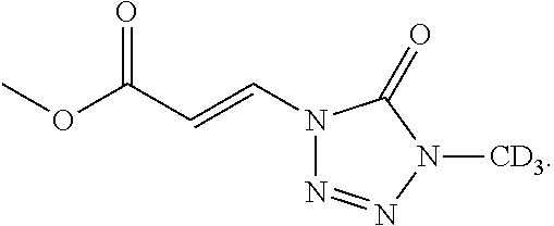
COC(C=CN1N=NN([CD3])C1=O)=O
